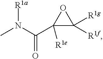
N(C(C1([R1e])C([R1g])([R1f])O1)=O)(C)[R1a]
